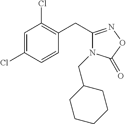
C1=C(Cl)C=CC(CC2=NOC(=O)N2CC2CCCCC2)=C1Cl
